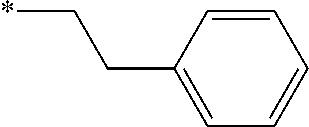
C(CC1=CC=CC=C1)*
